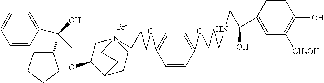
[Br-].C(OC1C[N+]2(CCCOC3=CC=C(OCCCNCC(C4=CC([CH2OH])=C(O)C=C4)O)C=C3)CCC1CC2)C(O)(C1CCCC1)C1=CC=CC=C1
